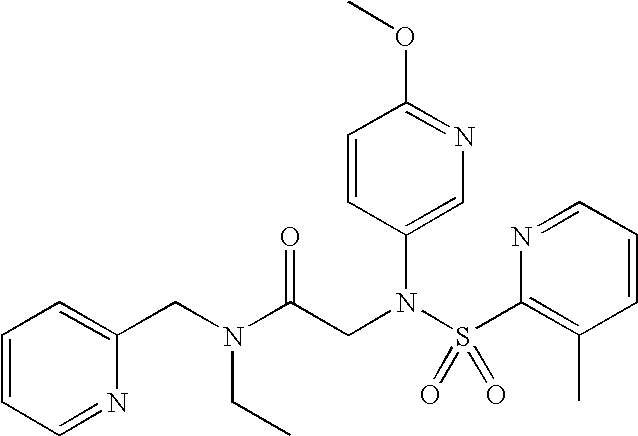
C1(CN(C(CN(S(C2=C(C)C=CC=N2)(=O)=O)C2=CN=C(OC)C=C2)=O)CC)=CC=CC=N1
